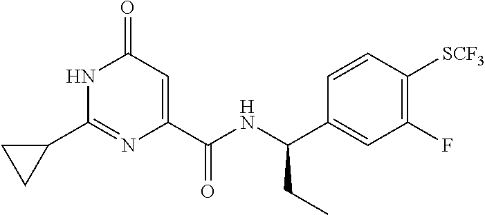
C1(=O)C=C(C(NC(C2=CC(F)=C([SCF3])C=C2)CC)=O)N=C(C2CC2)N1
